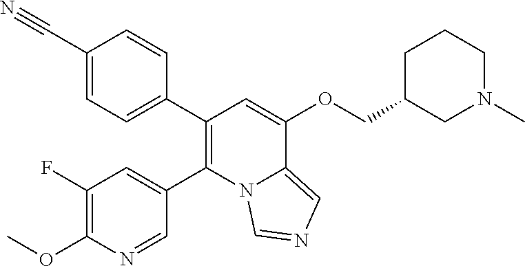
C1(C#N)=CC=C(C2=C(C3=CC(F)=C(OC)N=C3)N3C(=CN=C3)C(OCC3CN(C)CCC3)=C2)C=C1
